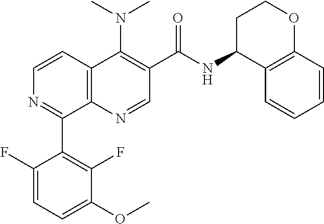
C12=C(N=CC(C(=O)NC3C4=C(OCC3)C=CC=C4)=C1N(C)C)C(C1=C(F)C(OC)=CC=C1F)=NC=C2
